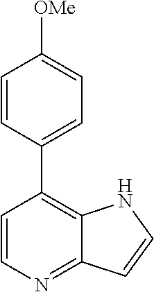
C1=CN=C2C(=C1C1=CC=C([OMe])C=C1)NC=C2
